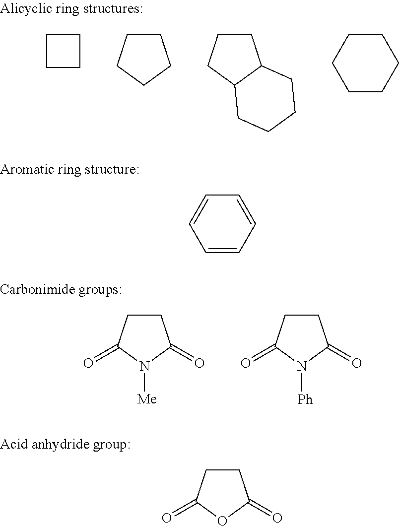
C1CCC1.C1CCCC1.C1CCC2C1CCCC2.C1CCCCC1.C1=CC=CC=C1.C1CC(=O)N([Me])C1=O.C1CC(=O)N([Ph])C1=O.C1CC(=O)OC1=O
